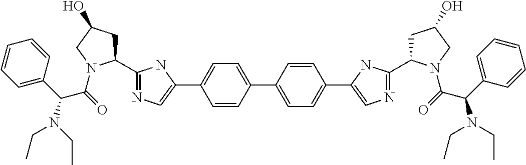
C1(C2=NC=C(C3=CC=C(C4=CC=C(C5=CN=C(C6CC(O)CN6C(C(N(CC)CC)C6=CC=CC=C6)=O)N5)C=C4)C=C3)N2)CC(O)CN1C(=O)C(N(CC)CC)C1=CC=CC=C1
